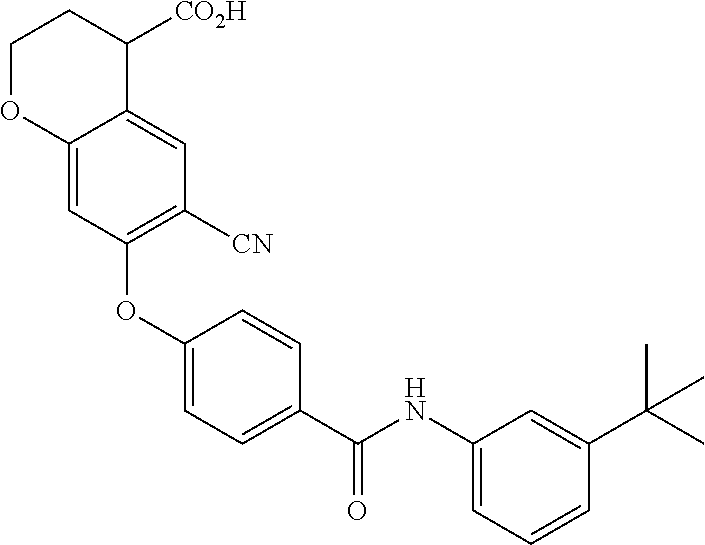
C1(OC2=C([CN])C=C3C(=C2)OCCC3[CO2H])=CC=C(C(NC2=CC=CC(C(C)(C)C)=C2)=O)C=C1
